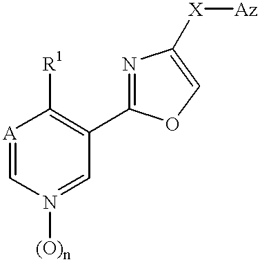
[A]1=CN([(O)n])=CC(C2=NC([X][Az])=CO2)=C1[R1]
